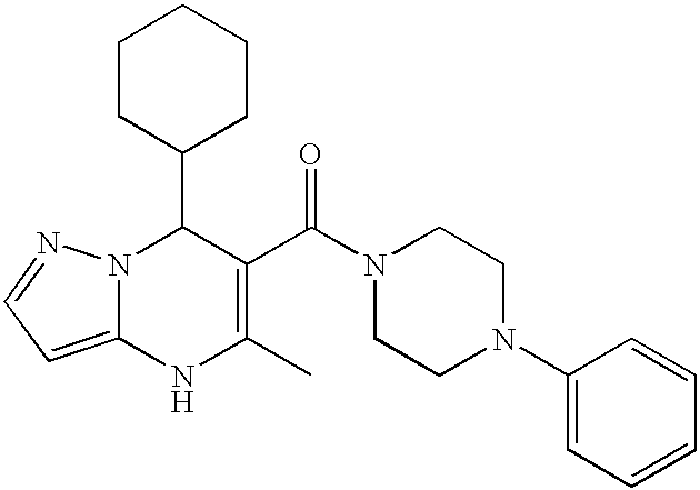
C1CC(C2N3C(=CC=N3)NC(C)=C2C(N2CCN(C3=CC=CC=C3)CC2)=O)CCC1
